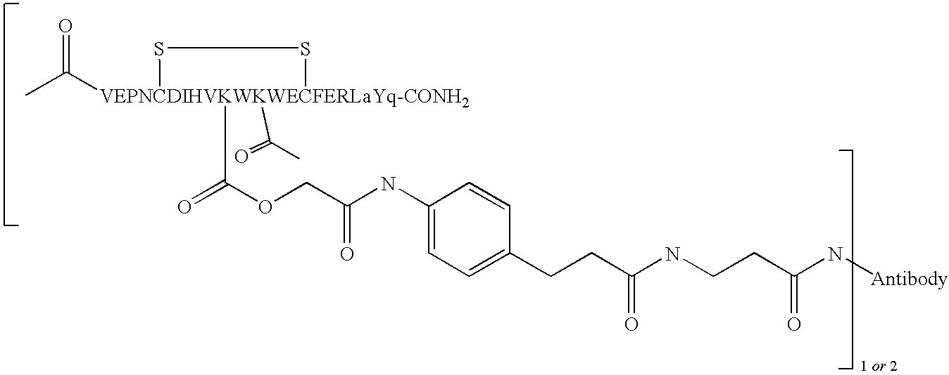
CC([VEPNCDIHVKWKWECFERLaYq-CONH2]1(C(C)=O)(C(OCC(=O)NC2=CC=C(CCC(=O)NCCC(=O)N[Antibody])C=C2)=O)SS1)=O
